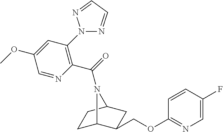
C1C2C(COC3=NC=C(F)C=C3)CC(C1)N2C(=O)C1=C(N2N=CC=N2)C=C(OC)C=N1
